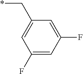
C(C1=CC(F)=CC(F)=C1)*
